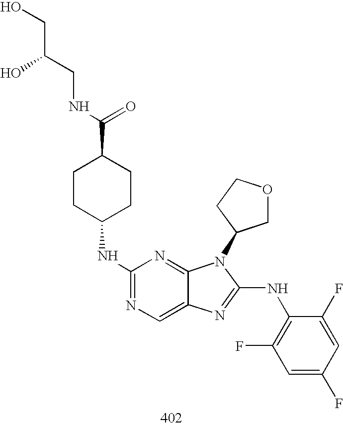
C1(NC2CCC(C(=O)NCC(CO)O)CC2)=NC=C2C(=N1)N(C1COCC1)C(NC1=C(F)C=C(F)C=C1F)=N2
